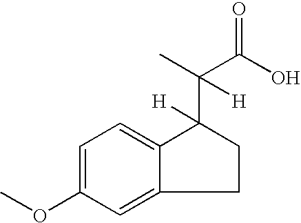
COC1=CC=C2C(=C1)CCC2(C(C(O)=O)([H])C)[H]
